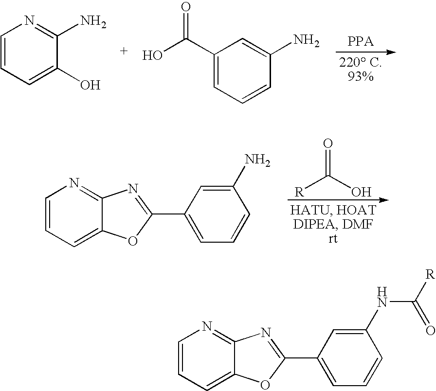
C1=CC=C(O)C(N)=N1.O=C(C1=CC=CC(N)=C1)O.C1=CC=C2C(=N1)N=C(C1=CC=CC(N)=C1)O2.O=C(O)[R].C1=CC=C2C(=N1)N=C(C1=CC=CC(NC([R])=O)=C1)O2
